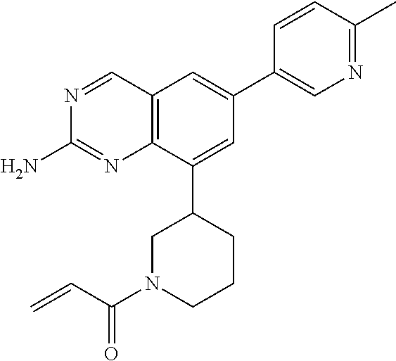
N1=CC2=C(N=C1N)C(C1CN(C(C=C)=O)CCC1)=CC(C1=CN=C(C)C=C1)=C2
